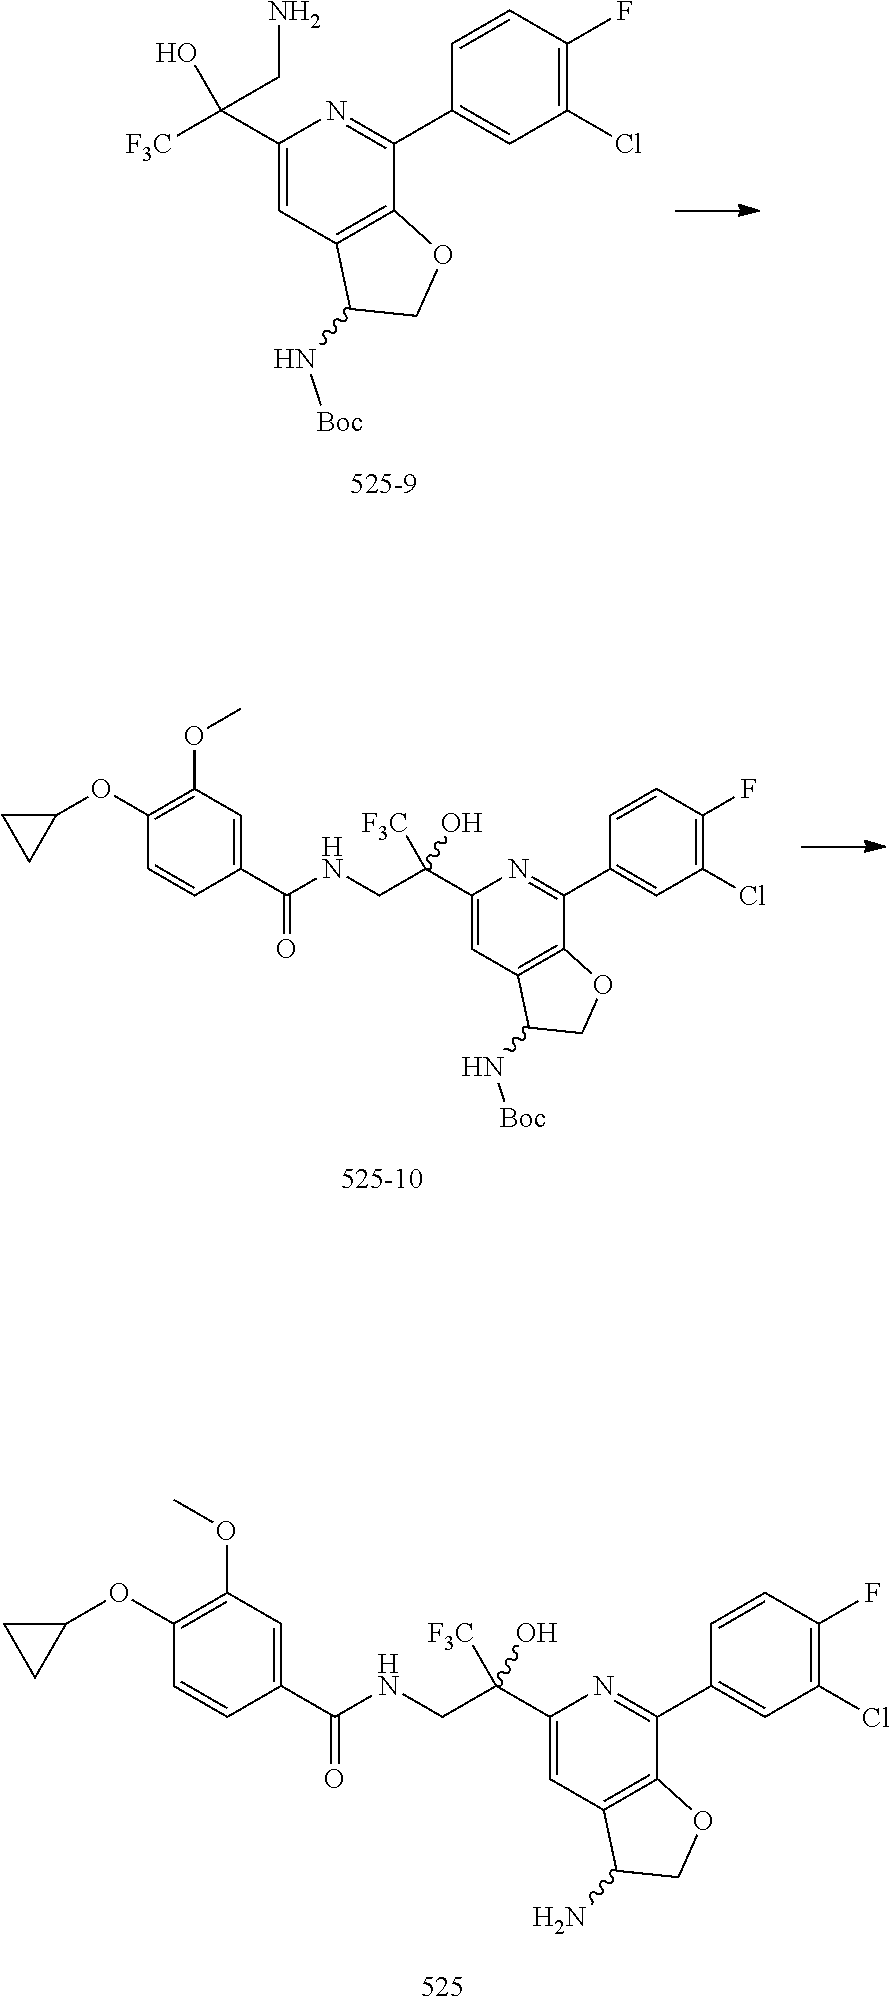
C1(C([F3C])(O)CN)=CC2=C(C(C3=CC(Cl)=C(F)C=C3)=N1)OCC2N[Boc].C1(C(CNC(=O)C2=CC(OC)=C(OC3CC3)C=C2)(O)[F3C])=CC2=C(C(C3=CC(Cl)=C(F)C=C3)=N1)OCC2N[Boc].C1(C(CNC(=O)C2=CC(OC)=C(OC3CC3)C=C2)(O)[F3C])=CC2=C(C(C3=CC(Cl)=C(F)C=C3)=N1)OCC2N
